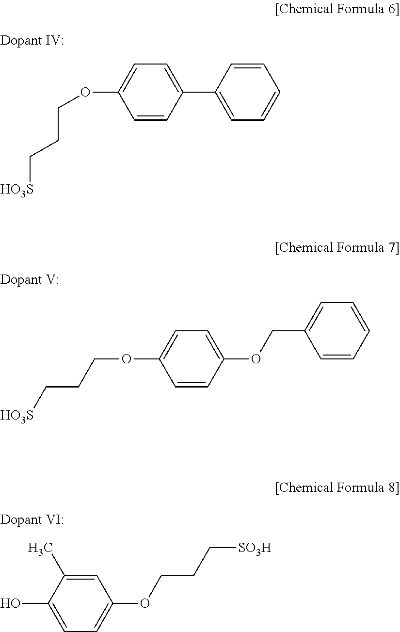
C1=CC(C2=CC=C(OCCC[HO3S])C=C2)=CC=C1.C1(COC2=CC=C(OCCC[HO3S])C=C2)=CC=CC=C1.C1=C(C)C(O)=CC=C1OCCC[SO3H]
